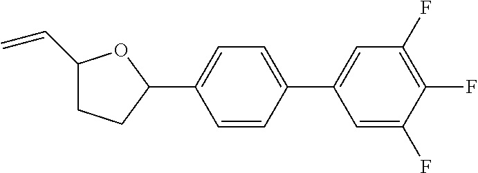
C1(C=C)CCC(C2=CC=C(C3=CC(F)=C(F)C(F)=C3)C=C2)O1
